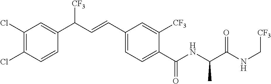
C1(Cl)=C(Cl)C=C(C(C=CC2=CC=C(C(NC(C(NC[CF3])=O)C)=O)C([CF3])=C2)[CF3])C=C1
